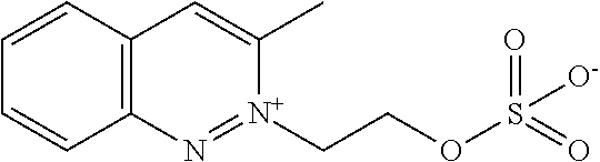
C12=C(C=CC=C1)C=C(C)[N+](CCOS(=O)(=O)[O-])=N2
